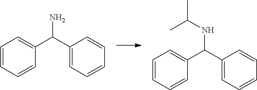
C1=CC=CC(C(N)C2=CC=CC=C2)=C1.C1=CC=CC(C(NC(C)C)C2=CC=CC=C2)=C1
